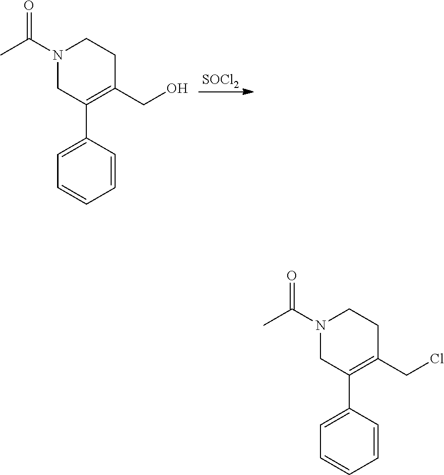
[SOCl2].N1(C(C)=O)CC(C2=CC=CC=C2)=C(CO)CC1.N1(C(C)=O)CC(C2=CC=CC=C2)=C(CCl)CC1
